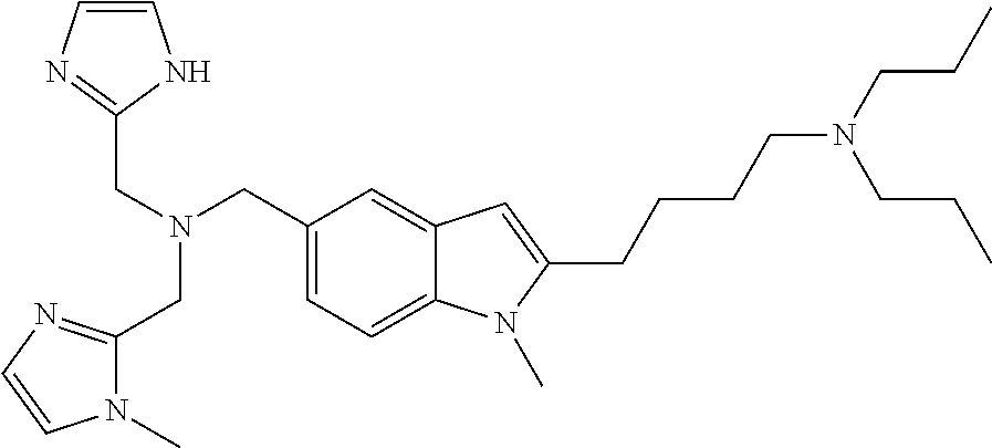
C(N(CC1=CC=C2C(=C1)C=C(CCCCN(CCC)CCC)N2C)CC1=NC=CN1)C1=NC=CN1C
